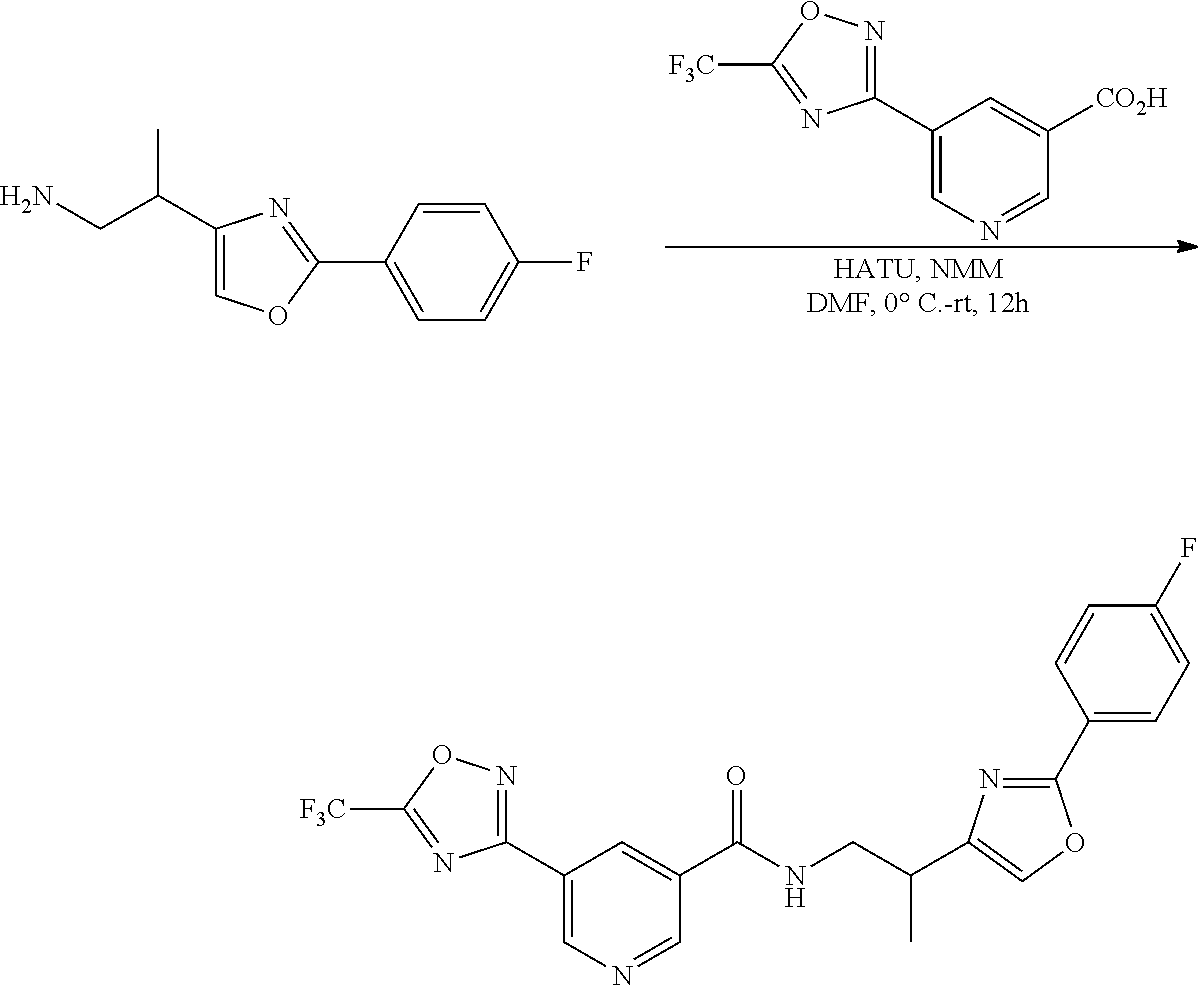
C1(C2=NOC([F3C])=N2)=CN=CC([CO2H])=C1.NCC(C)C1=COC(C2=CC=C(F)C=C2)=N1.C1(C2=CN=CC(C(NCC(C)C3=COC(C4=CC=C(F)C=C4)=N3)=O)=C2)=NOC([F3C])=N1
